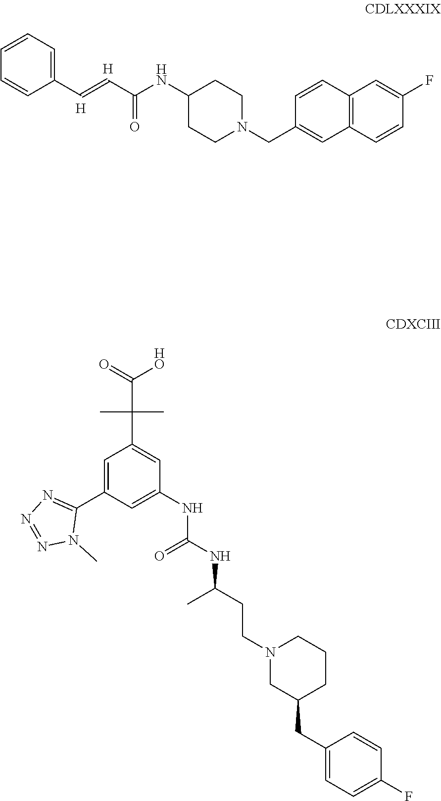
C1(C=CC(NC2CCN(CC3=CC4=C(C=C3)C=C(F)C=C4)CC2)=O)=CC=CC=C1.[H].[H].C1=C(C2=NN=NN2C)C=C(NC(NC(CCN2CC(CC3=CC=C(F)C=C3)CCC2)C)=O)C=C1C(C(=O)[HO])(C)C
